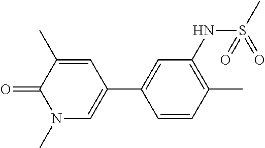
C1=CC(C)=C(NS(C)(=O)=O)C=C1C1=CN(C)C(=O)C(C)=C1
